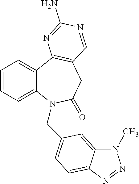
C1=CC=C2C(=C1)C1=C(CC(=O)N2CC2=CC=C3C(=C2)N(C)N=N3)C=NC(N)=N1
